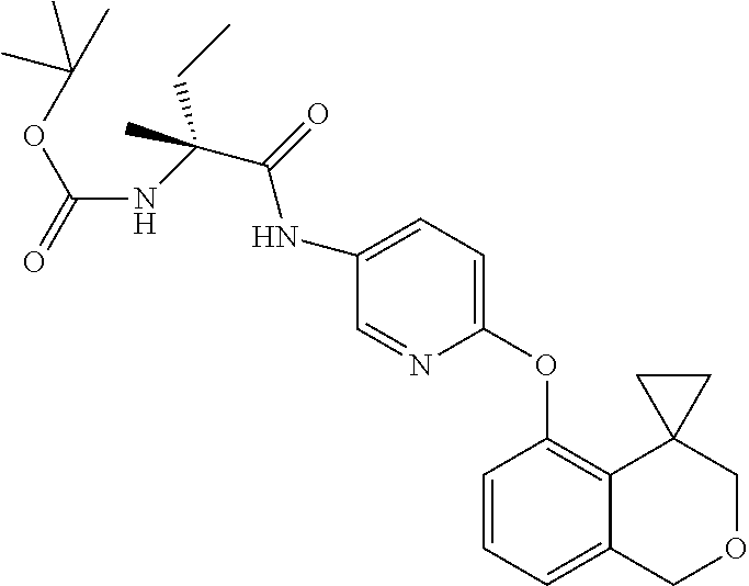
C1(NC(C(NC(=O)OC(C)(C)C)(CC)C)=O)=CC=C(OC2=C3C(=CC=C2)COCC32CC2)N=C1
